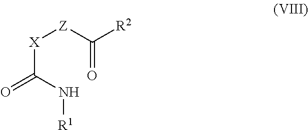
[X](C(N[R1])=O)[Z]C([R2])=O
